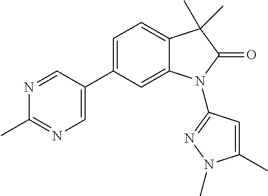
C1=C(C2=CN=C(C)N=C2)C=C2C(=C1)C(C)(C)C(=O)N2C1=NN(C)C(C)=C1
